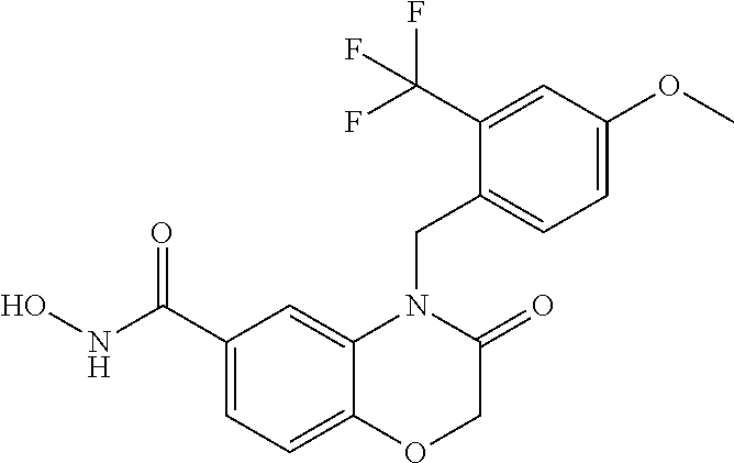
C1(C(NO)=O)=CC=C2C(=C1)N(CC1=CC=C(OC)C=C1C(F)(F)F)C(=O)CO2
